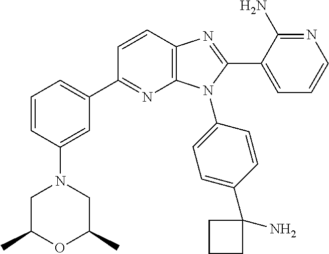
C12=C(C=CC(C3=CC=CC(N4CC(C)OC(C)C4)=C3)=N1)N=C(C1=CC=CN=C1N)N2C1=CC=C(C2(N)CCC2)C=C1
